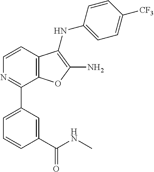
C1=CC2=C(C(C3=CC=CC(C(NC)=O)=C3)=N1)OC(N)=C2NC1=CC=C([CF3])C=C1
